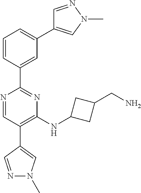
C1=C(C2=NC(NC3CC(CN)C3)=C(C3=CN(C)N=C3)C=N2)C=CC=C1C1=CN(C)N=C1
